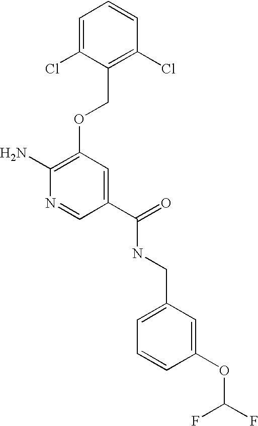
C1(Cl)=C(COC2=C(N)N=CC(C(=O)NCC3=CC=CC(OC(F)F)=C3)=C2)C(Cl)=CC=C1
